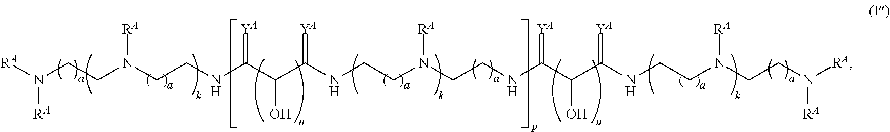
[RA]N(CCN(CCNC(C(C(NCCN(CCNC(C(C(NCCN(CCN([RA])[RA])[RA])=[YA])O)=[YA])[RA])=[YA])O)=[YA])[RA])[RA]
